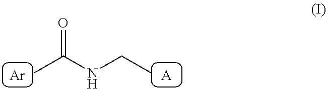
CC(NCC)=O.[Ar].[A]
